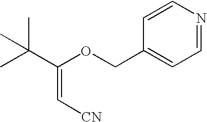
C1=CC(COC(C(C)(C)C)=C[CN])=CC=N1
